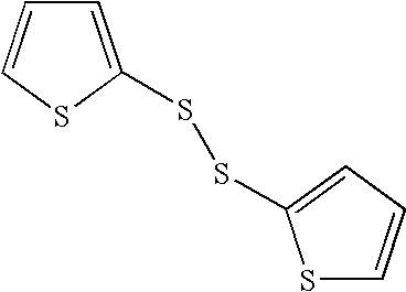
C1=C(SSC2=CC=CS2)SC=C1
